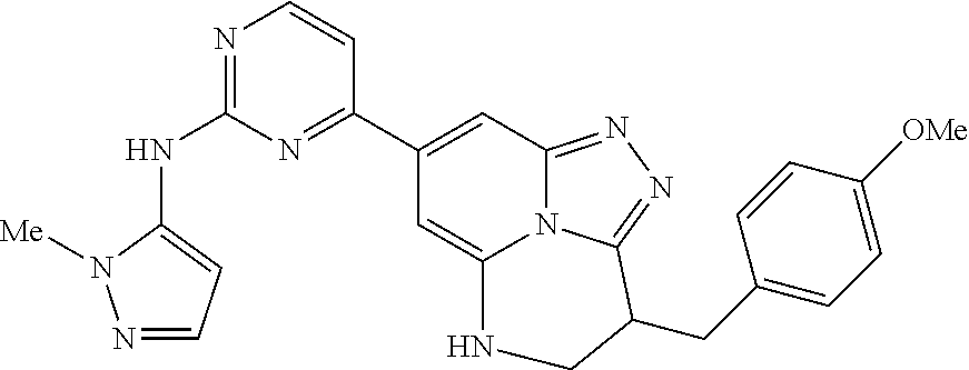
N1=CC=C(NC2=NC=CC(C3=CC4=NN=C5N4C(=C3)NCC5CC3=CC=C([OMe])C=C3)=N2)N1[Me]
